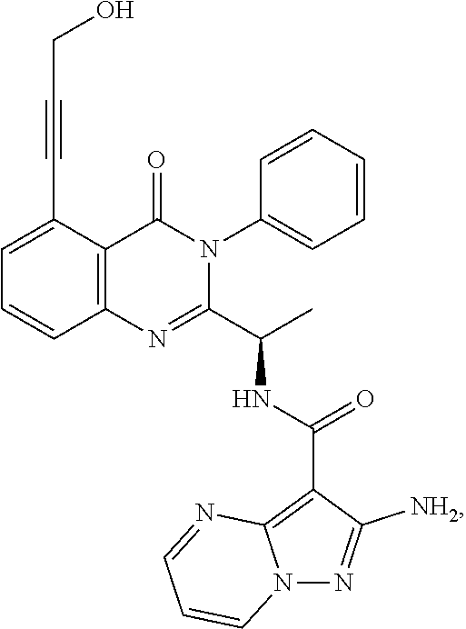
C1=C(C#CCO)C2=C(C=C1)N=C(C(C)NC(C1=C3N(N=C1[NH2])C=CC=N3)=O)N(C1=CC=CC=C1)C2=O
